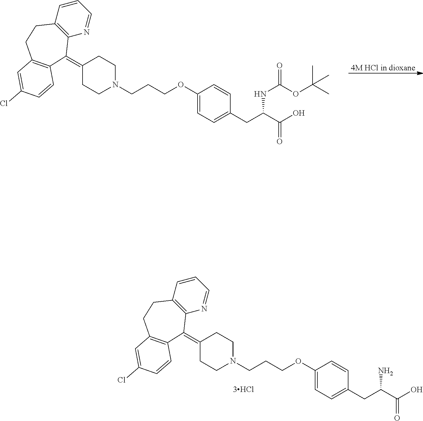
[4M HCl in dioxane].C1(=C2C3=C(C=CC=N3)CCC3=C2C=CC(Cl)=C3)CCN(CCCOC2=CC=C(CC(NC(OC(C)(C)C)=O)C(O)=O)C=C2)CC1.C1(=C2C3=C(C=CC=N3)CCC3=C2C=CC(Cl)=C3)CCN(CCCOC2=CC=C(CC(N)C(O)=O)C=C2)CC1
